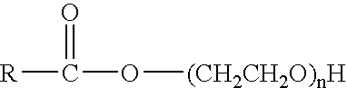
[R]C(O[(CH2CH2O)nH])=O
